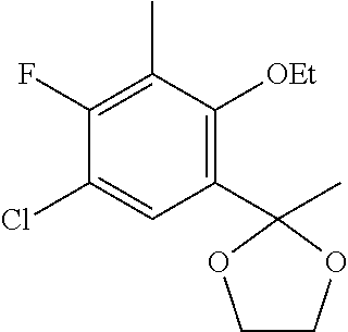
C1(F)=C(C)C([OEt])=C(C2(C)OCCO2)C=C1Cl
